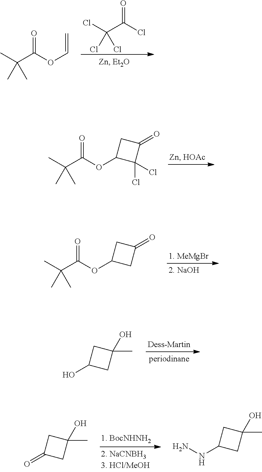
ClC(C(Cl)=O)(Cl)Cl.CC(C(OC=C)=O)(C)C.CC(C(OC1C(Cl)(Cl)C(=O)C1)=O)(C)C.CC(C(OC1CC(=O)C1)=O)(C)C.OC1CC(C)(O)C1.O=C1CC(C)(O)C1.N(C1CC(C)(O)C1)N
